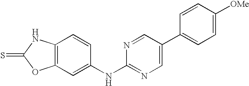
C12=C(C=C(NC3=NC=C(C4=CC=C([OMe])C=C4)C=N3)C=C1)OC(=S)N2
